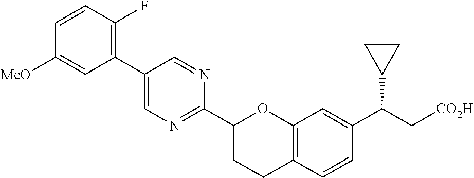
C1=CC(F)=C(C2=CN=C(C3CCC4=C(O3)C=C(C(C[CO2H])C3CC3)C=C4)N=C2)C=C1[MeO]
